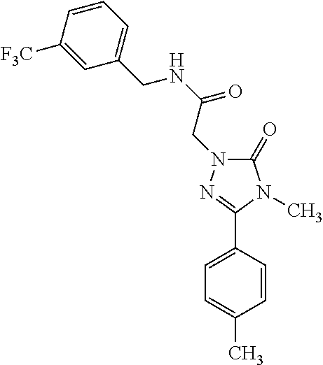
C1([F3C])=CC(CNC(=O)CN2C(=O)N(C)C(C3=CC=C(C)C=C3)=N2)=CC=C1
